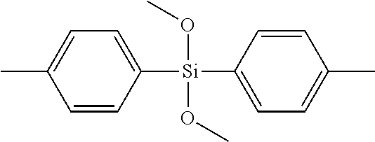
C1=CC([Si](C2=CC=C(C)C=C2)(OC)OC)=CC=C1C
